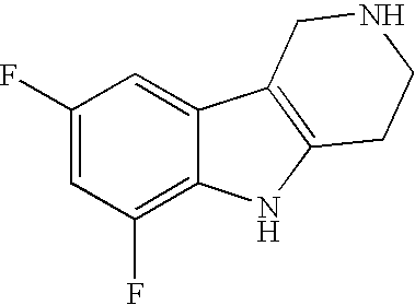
C1(F)=CC(F)=C2C(=C1)C1=C(N2)CCNC1
